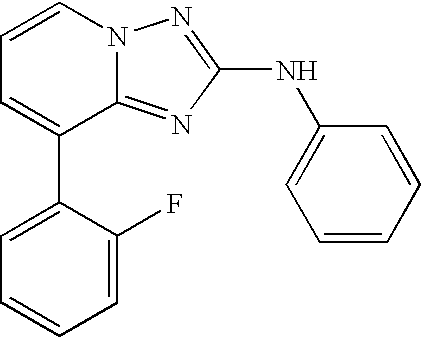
C1=C(C2=CC=CN3C2=NC(NC2=CC=CC=C2)=N3)C(F)=CC=C1
